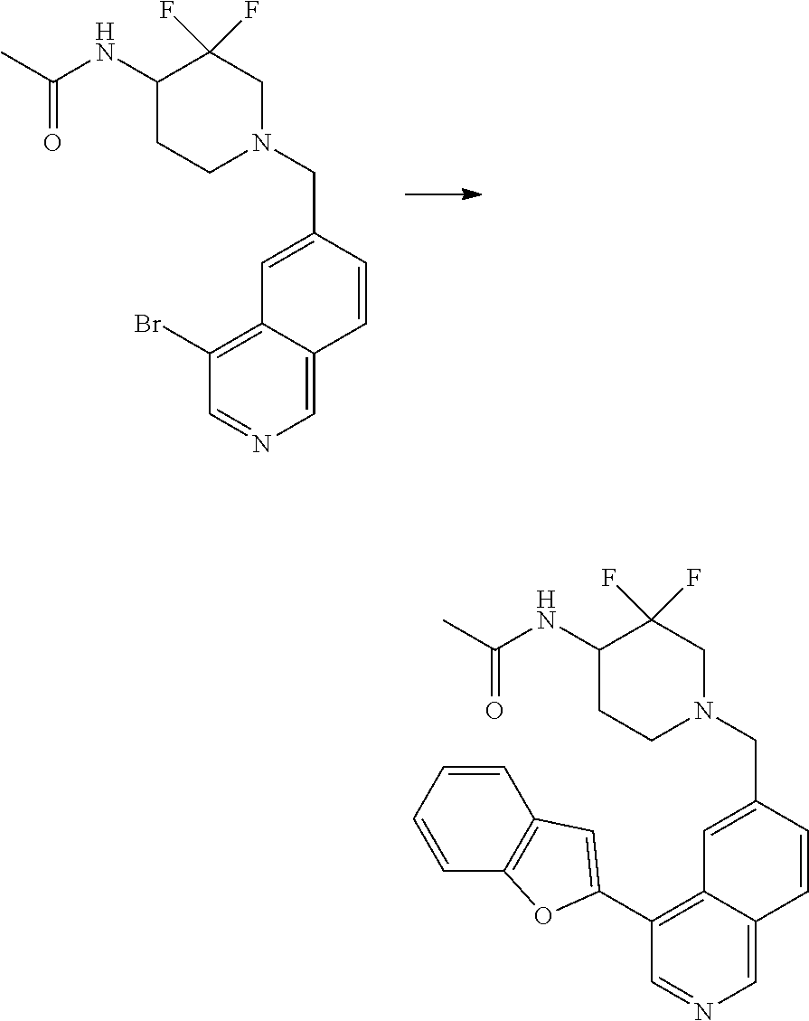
CC(NC1CCN(CC2=CC3=C(Br)C=NC=C3C=C2)CC1(F)F)=O.CC(NC1CCN(CC2=CC3=C(C4=CC5=C(C=CC=C5)O4)C=NC=C3C=C2)CC1(F)F)=O
